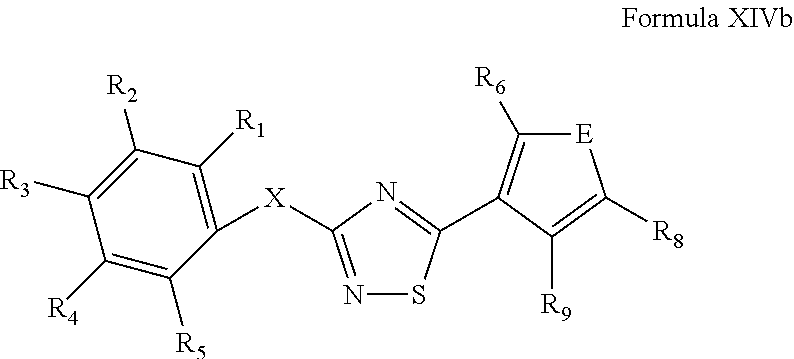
N1=C([X]C2=C([R1])C([R2])=C([R3])C([R4])=C2[R5])N=C(C2=C([R6])[E]C([R8])=C2[R9])S1
